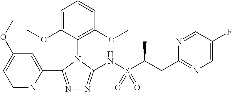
N1=C(C2=CC(OC)=CC=N2)N(C2=C(OC)C=CC=C2OC)C(NS(C(CC2=NC=C(F)C=N2)C)(=O)=O)=N1
